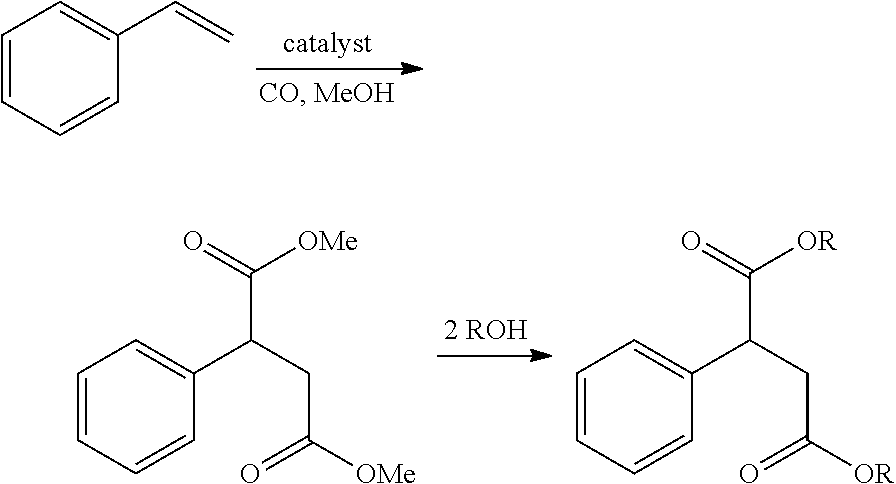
C1=CC=CC(C=C)=C1.C1=CC=CC(C(CC([OMe])=O)C(=O)[OMe])=C1.C1=CC=CC(C(CC([OR])=O)C(=O)[OR])=C1
